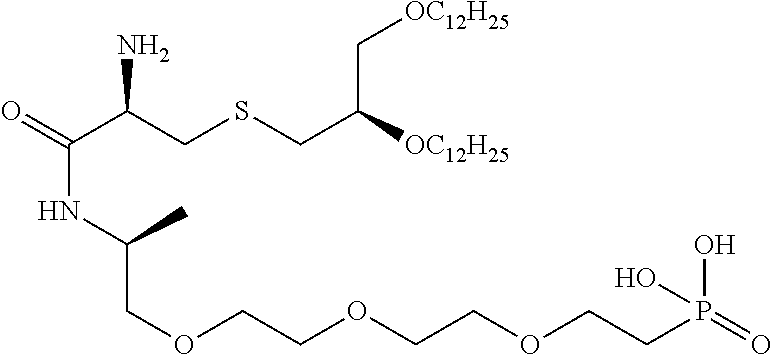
O=C(C(CSCC([OC12H25])C[OC12H25])N)NC(COCCOCCOCCP(=O)(O)O)C
